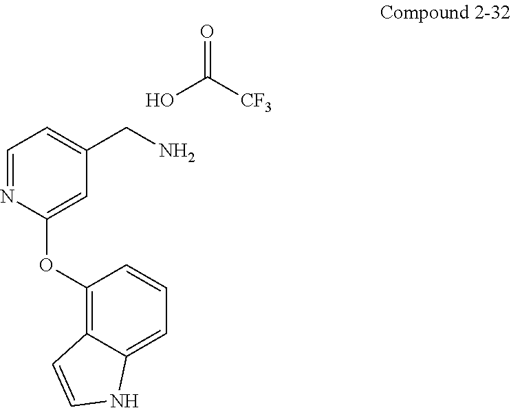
C1=NC(OC2=C3C(=CC=C2)NC=C3)=CC(CN)=C1.OC([CF3])=O
